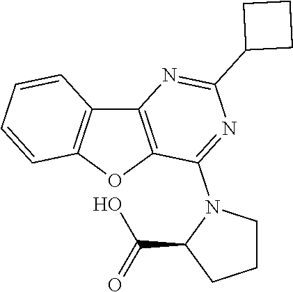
C12=C(OC3=C1C=CC=C3)C(N1C(C(=O)O)CCC1)=NC(C1CCC1)=N2
